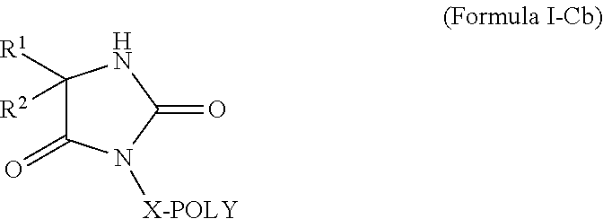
C1([R1])([R2])C(=O)N([X-POLY])C(=O)N1
